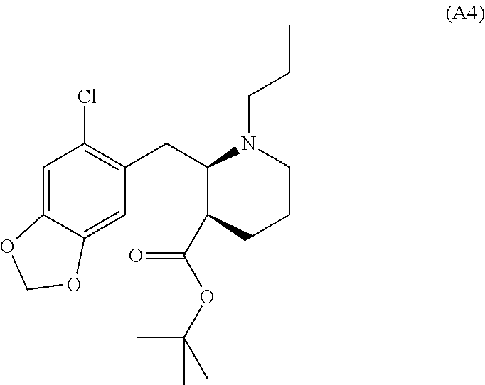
C1(C(OC(C)(C)C)=O)C(CC2=C(Cl)C=C3C(=C2)OCO3)N(CCC)CCC1
